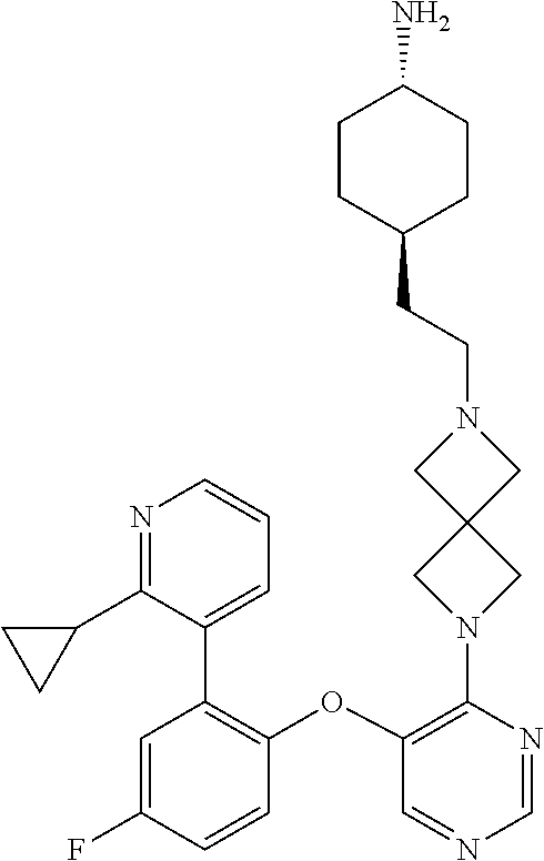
C1(OC2=C(C3=CC=CN=C3C3CC3)C=C(F)C=C2)=C(N2CC3(C2)CN(CCC2CCC(N)CC2)C3)N=CN=C1
